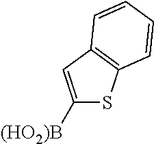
C1([(HO2)B])=CC2=C(S1)C=CC=C2
